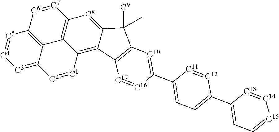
[C3]1=C2C3=C([C5]=[C4]1)[C6]=[C7]C1=C3C(=C3C(=[C8]1)C([C9])(C)C1=C3[C17]=[C16]C(C3=CC=C(C4=CC=[C15][C14]=[C13]4)[C12]=[C11]3)=[C10]1)[C1]=[C2]2
